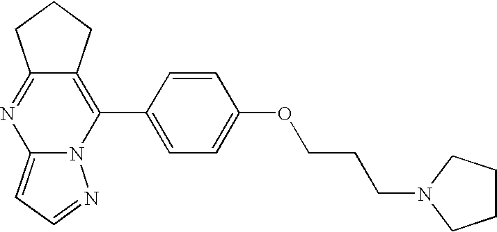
C12=NC3=CC=NN3C(C3=CC=C(OCCCN4CCCC4)C=C3)=C1CCC2
